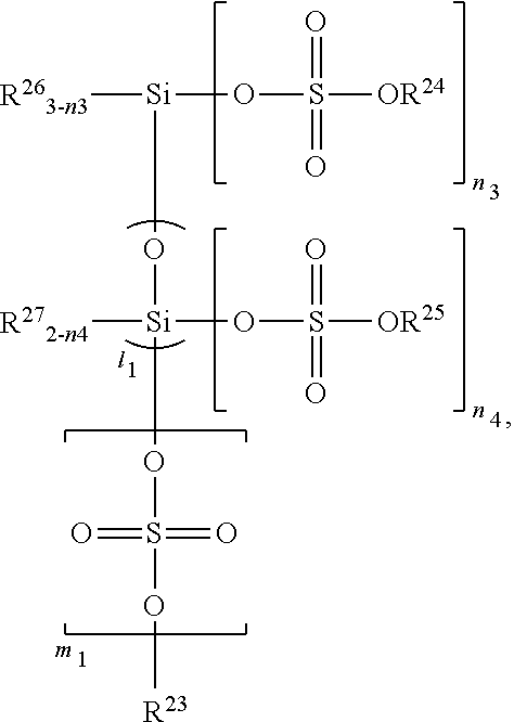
[R263-n3][Si](OS([OR24])(=O)=O)O[Si](OS(O[R23])(=O)=O)(OS([OR25])(=O)=O)[R272-n4]
